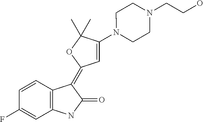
FC1=CC2=C(C=C1)C(=C1C=C(N3CCN(CCO)CC3)C(C)(C)O1)C(=O)N2
